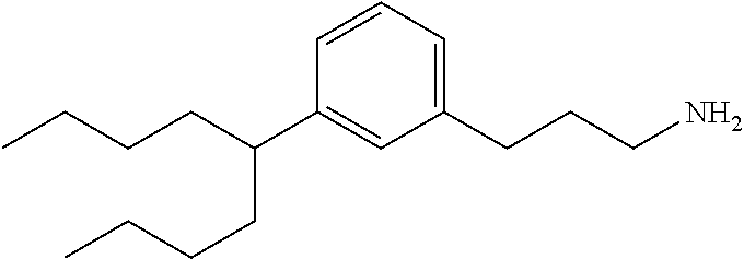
CCCCC(C1=CC(CCCN)=CC=C1)CCCC
